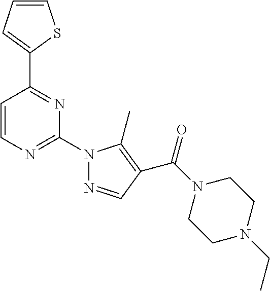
C1=CC=C(C2=NC(N3N=CC(C(N4CCN(CC)CC4)=O)=C3C)=NC=C2)S1
